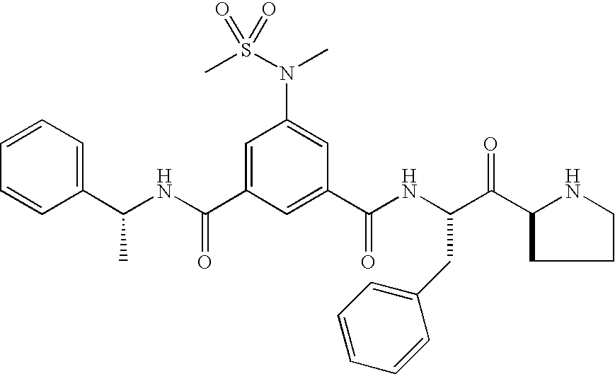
C(C1=CC(N(C)S(=O)(C)=O)=CC(C(NC(C(C2CCCN2)=O)CC2=CC=CC=C2)=O)=C1)(NC(C1=CC=CC=C1)C)=O
